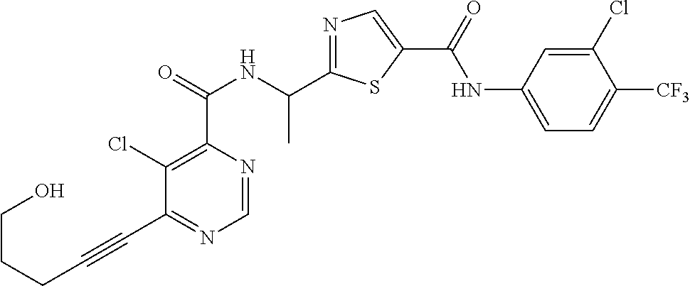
C1=NC(C(=O)NC(C2=NC=C(C(=O)NC3=CC=C([CF3])C(Cl)=C3)S2)C)=C(Cl)C(C#CCCCO)=N1
